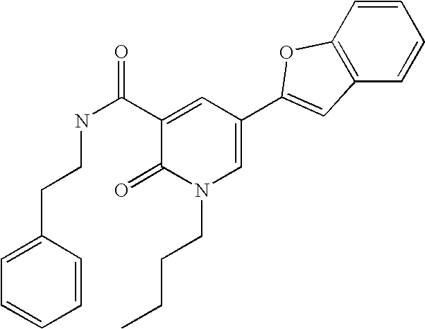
C1(CCNC(C2=CC(C3=CC4=C(C=CC=C4)O3)=CN(CCCC)C2=O)=O)=CC=CC=C1
